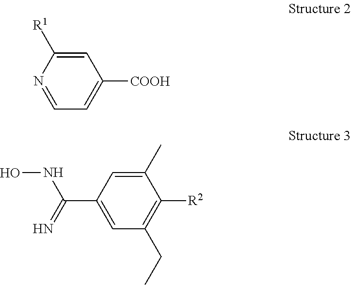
C(C1=CC(CC)=C([R2])C(C)=C1)(=N)NO.[COOH]C1=CC=NC([R1])=C1
